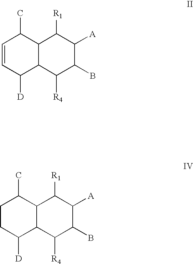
C1=CC([D])C2C(C1C)C([R1])C([A])C(B)C2[R4].C1CC([D])C2C(C1C)C([R1])C([A])C(B)C2[R4]
